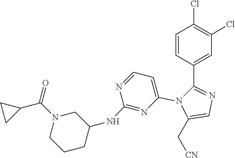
C1=CC(C2=NC=C(C[CN])N2C2=CC=NC(NC3CN(C(C4CC4)=O)CCC3)=N2)=CC(Cl)=C1Cl
